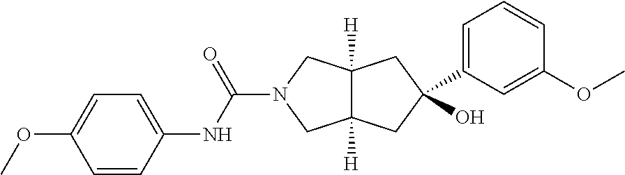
OC1(C2=CC=CC(OC)=C2)CC2([H])C([H])(CN(C(=O)NC3=CC=C(OC)C=C3)C2)C1
